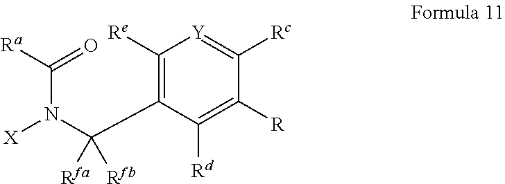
C1([Re])=C(C(N([X])C([Ra])=O)([Rfa])[Rfb])C([Rd])=C([R])C([Rc])=[Y]1
